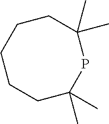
C1CCCC(C)(C)PC(C)(C)C1
